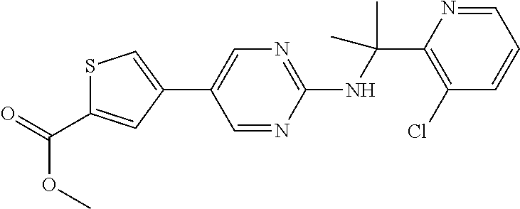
C1(NC(C2=C(Cl)C=CC=N2)(C)C)=NC=C(C2=CSC(C(=O)OC)=C2)C=N1
